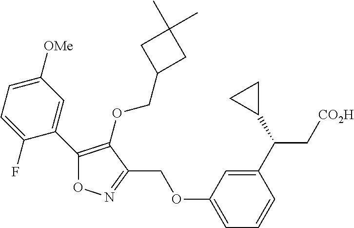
C1(C2=C(OCC3CC(C)(C)C3)C(COC3=CC=CC(C(C4CC4)C[CO2H])=C3)=NO2)=CC([OMe])=CC=C1F
